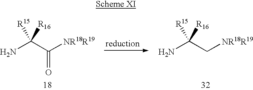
NC(C([NR18R19])=O)([R15])[R16].NC(C[NR18R19])([R15])[R16]
